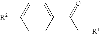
C1=CC(C(C[R1])=O)=CC=C1[R2]
